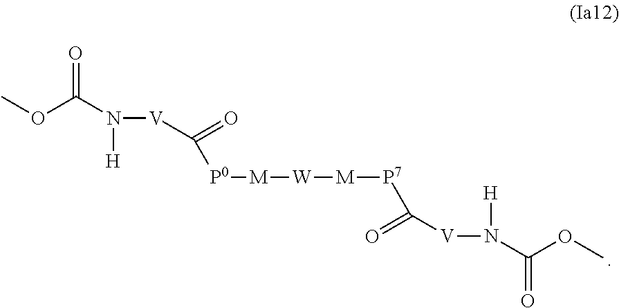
COC(N([H])[V]C(=O)[P0][M][W][M][P7]C(=O)[V]N([H])C(OC)=O)=O
